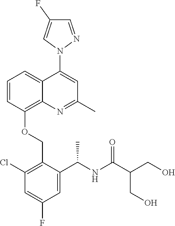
C1=CC(OCC2=C(Cl)C=C(F)C=C2C(NC(C(CO)CO)=O)C)=C2C(=C1)C(N1N=CC(F)=C1)=CC(C)=N2
